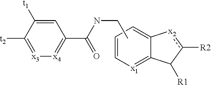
C1=CC=C2C(=[x1]1)C([R1])c([R2])[x2]2.CCNC(=O)C1=[x4][x3]=C([t2])C([t1])=C1
